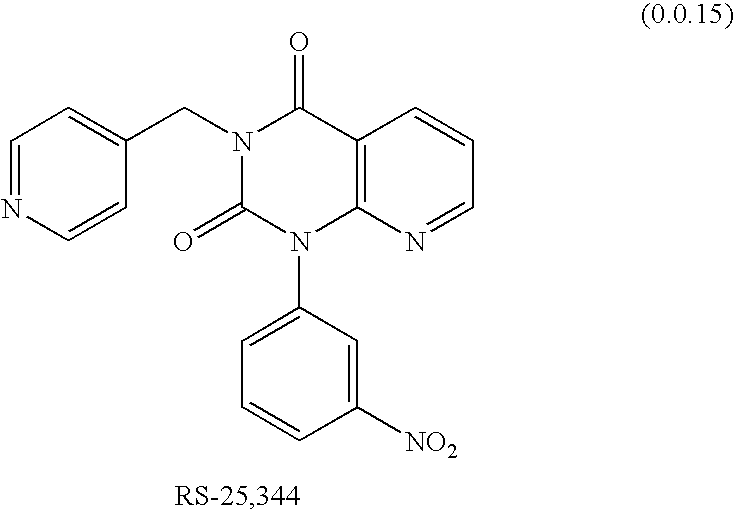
C1=NC=CC(CN2C(=O)C3=C(N(C4=CC=CC([NO2])=C4)C2=O)N=CC=C3)=C1
